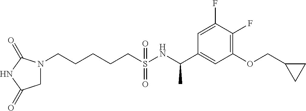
C(S(NC(C1=CC(OCC2CC2)=C(F)C(F)=C1)C)(=O)=O)CCCCN1CC(=O)NC1=O
